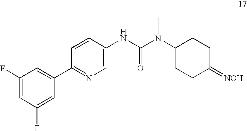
C1=C(F)C=C(C2=NC=C(NC(N(C3CCC(=[NOH])CC3)C)=O)C=C2)C=C1F
